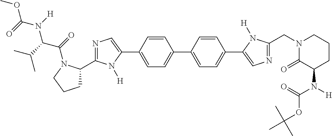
C1=CC(C2=CN=C(C3CCCN3C(=O)C(C(C)C)N([H])C(=O)OC)N2[H])=CC=C1C1=CC=C(C2=CN=C(CN3C(=O)C(N([H])C(=O)OC(C)(C)C)CCC3)N2[H])C=C1
